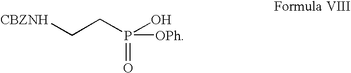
[CBZNH]CCP([OPh])(=O)O
